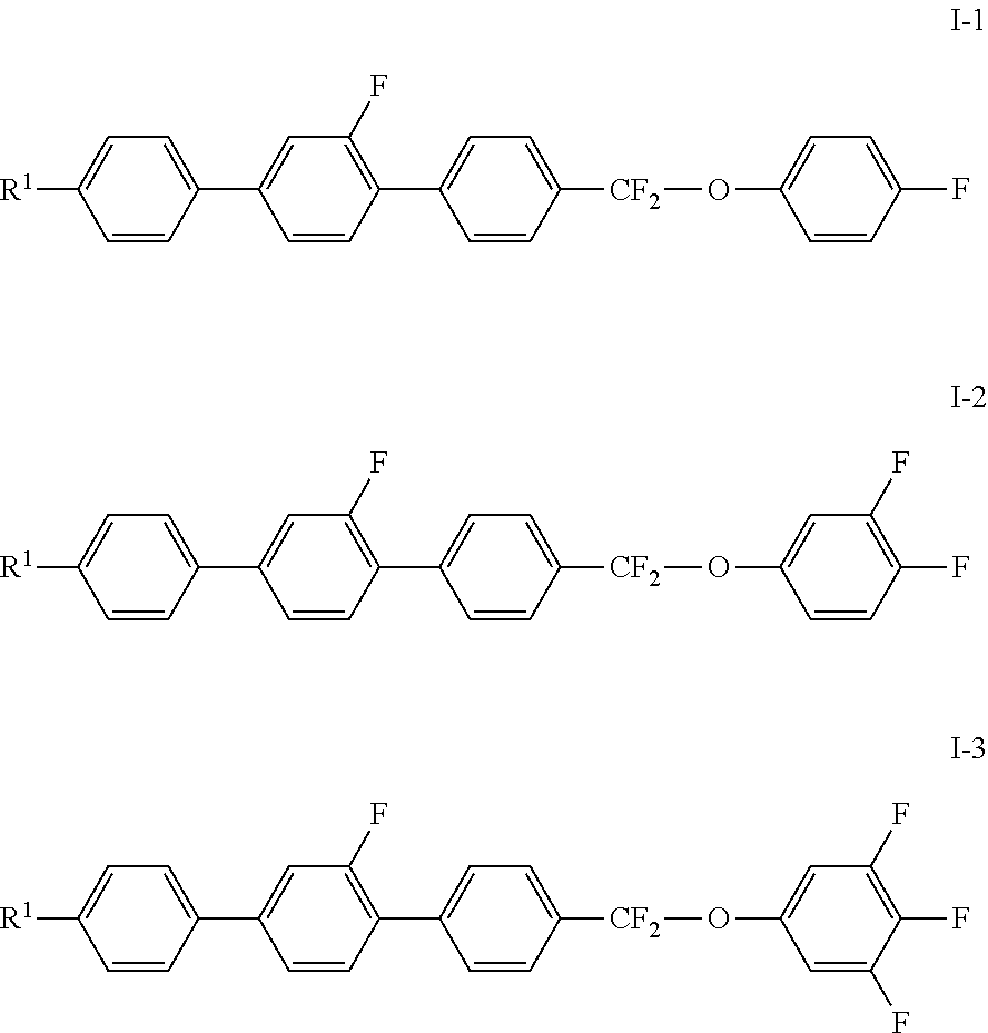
C1=C([R1])C=CC(C2=CC(F)=C(C3=CC=C([CF2]OC4=CC=C(F)C=C4)C=C3)C=C2)=C1.C1=C([R1])C=CC(C2=CC(F)=C(C3=CC=C([CF2]OC4=CC(F)=C(F)C=C4)C=C3)C=C2)=C1.C1=C([R1])C=CC(C2=CC(F)=C(C3=CC=C([CF2]OC4=CC(F)=C(F)C(F)=C4)C=C3)C=C2)=C1
